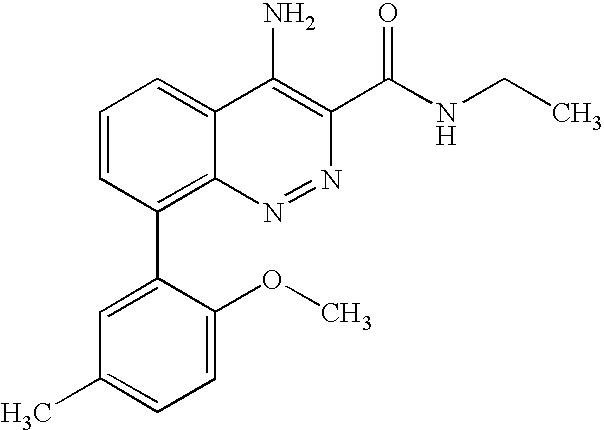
C1=C(OC)C(C2=C3C(=CC=C2)C(N)=C(C(NCC)=O)N=N3)=CC(C)=C1
